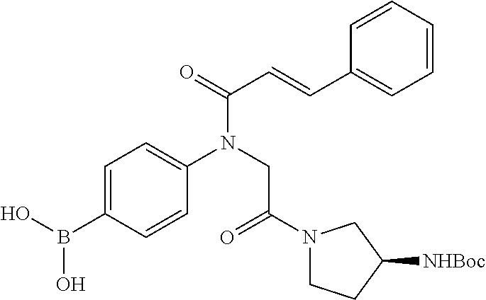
OB(C1=CC=C(N(CC(N2CCC([NHBoc])C2)=O)C(C=CC2=CC=CC=C2)=O)C=C1)O
